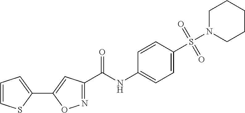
C(NC1=CC=C(S(=O)(N2CCCCC2)=O)C=C1)(=O)C1=NOC(C2=CC=CS2)=C1
